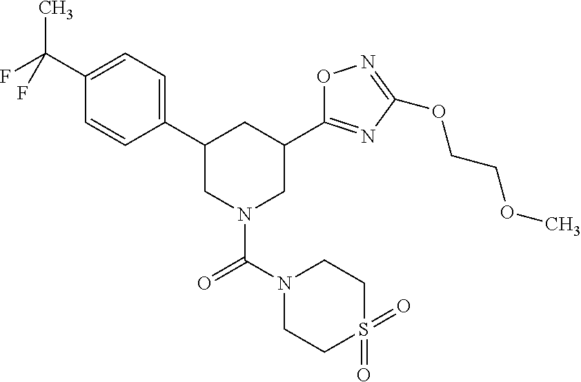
C1(C2CN(C(N3CCS(=O)(=O)CC3)=O)CC(C3=NC(OCCOC)=NO3)C2)=CC=C(C(C)(F)F)C=C1
